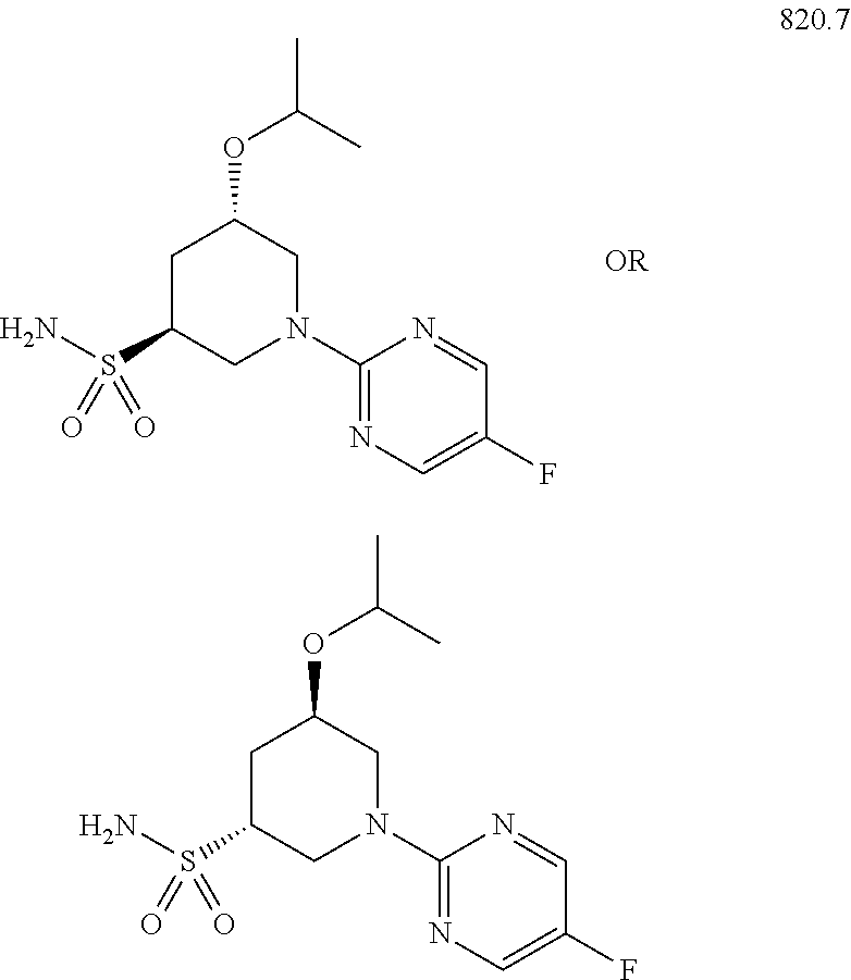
C1C(S(N)(=O)=O)CN(C2=NC=C(F)C=N2)CC1OC(C)C.C1C(S(N)(=O)=O)CN(C2=NC=C(F)C=N2)CC1OC(C)C
